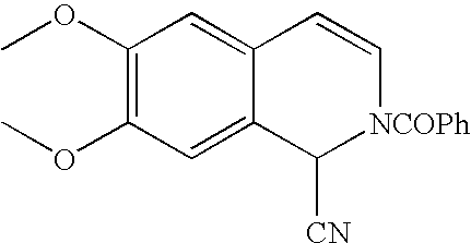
C1(OC)=C(OC)C=C2C(=C1)C=C[NCOPh]C2[CN]
